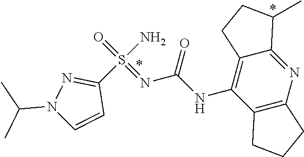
C(N=S(C1=NN(C(C)C)C=C1)(=O)N)(NC1=C2CCC(C)C2=NC2=C1CCC2)=O
